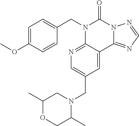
C1=C(OC)C=CC(CN2C3=NC=C(CN4CC(C)OCC4C)C=C3C3=NC=NN3C2=O)=C1
